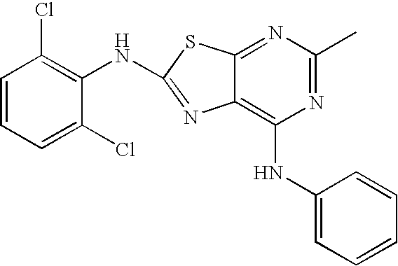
C1=CC=C(Cl)C(NC2=NC3=C(NC4=CC=CC=C4)N=C(C)N=C3S2)=C1Cl
